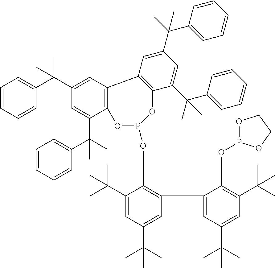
C1(C(C)(C)C)=CC(C(C)(C)C)=CC(C2=CC(C(C)(C)C)=CC(C(C)(C)C)=C2OP2OCCO2)=C1OP1OC2=C(C3=C(C(C(C4=CC=CC=C4)(C)C)=CC(C(C4=CC=CC=C4)(C)C)=C3)O1)C=C(C(C1=CC=CC=C1)(C)C)C=C2C(C1=CC=CC=C1)(C)C
